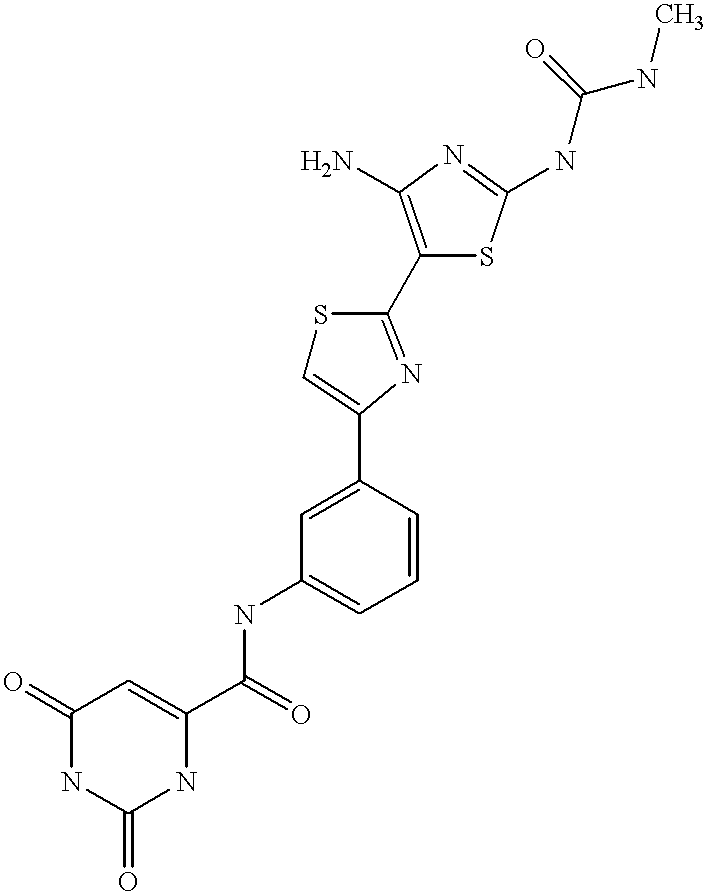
N1C(=O)NC(C(=O)NC2=CC=CC(C3=CSC(C4=C(N)N=C(NC(NC)=O)S4)=N3)=C2)=CC1=O
